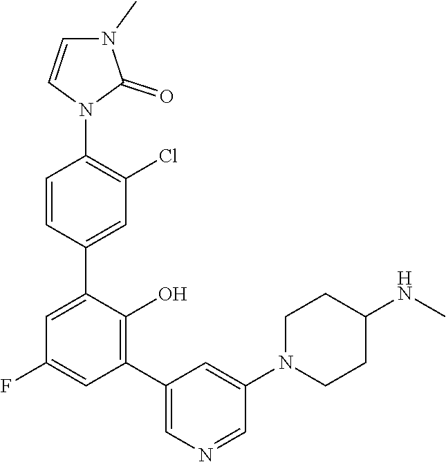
C1=C(C2=CC(Cl)=C(N3C=CN(C)C3=O)C=C2)C(O)=C(C2=CN=CC(N3CCC(NC)CC3)=C2)C=C1F
